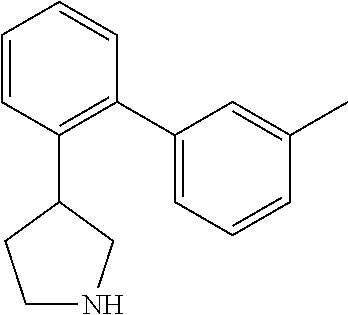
C1=CC(C2CCNC2)=C(C2=CC=CC(C)=C2)C=C1
